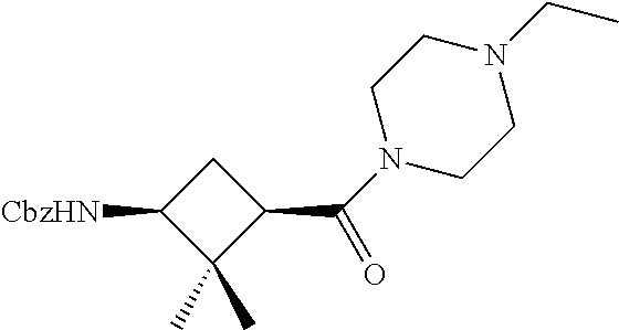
C1(C(=O)N2CCN(CC)CC2)CC([CbzHN])C1(C)C
